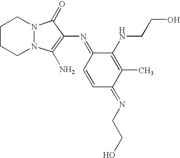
C1=CC(=NC2=C(N)N3N(C2=O)CCCC3)C(NCCO)=C(C)C1=NCCO
